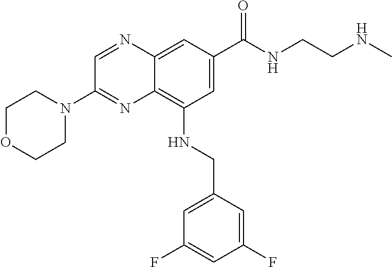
C12=CC(C(NCCNC)=O)=CC(NCC3=CC(F)=CC(F)=C3)=C1N=C(N1CCOCC1)C=N2
